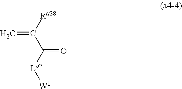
[Ra28]C(C([La7][W1])=O)=C
